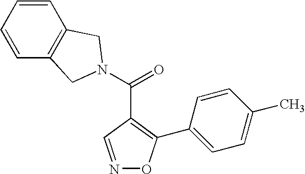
N1=CC(C(=O)N2CC3=C(C=CC=C3)C2)=C(C2=CC=C(C)C=C2)O1
